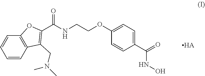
C1=CC=CC2=C1OC(C(NCCOC1=CC=C(C(=O)NO)C=C1)=O)=C2CN(C)C.[HA]
